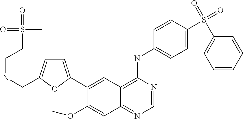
C1=C(C2=CC3=C(NC4=CC=C(S(C5=CC=CC=C5)(=O)=O)C=C4)N=CN=C3C=C2OC)OC(CNCCS(C)(=O)=O)=C1
